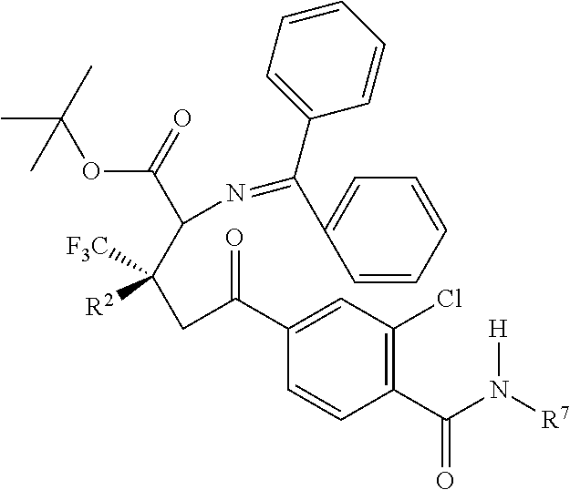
C1(C(N([R7])[H])=O)=C(Cl)C=C(C(CC(C(N=C(C2=CC=CC=C2)C2=CC=CC=C2)C(=O)OC(C)(C)C)([F3C])[R2])=O)C=C1
